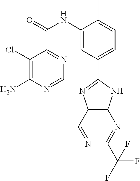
C1(Cl)=C(N)N=CN=C1C(=O)NC1=CC(C2=NC3=C(N2)N=C(C(F)(F)F)N=C3)=CC=C1C
